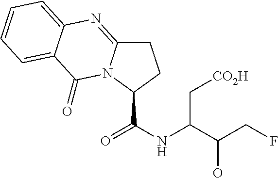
C1C2=NC3=CC=CC=C3C(=O)N2C(C(=O)NC(C(CF)O)C[CO2H])C1
